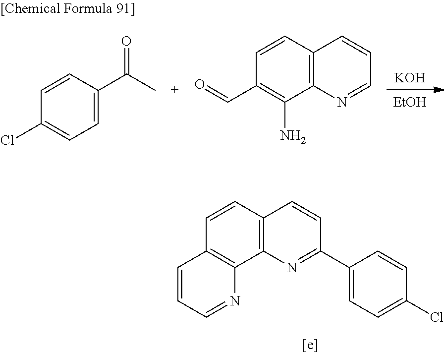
C12=C(C3=C(C=C1)C=CC(C1=CC=C(Cl)C=C1)=N3)N=CC=C2.[KOH].[EtOH].C1(Cl)=CC=C(C(=O)C)C=C1.C1(C=O)=C(N)C2=C(C=C1)C=CC=N2
